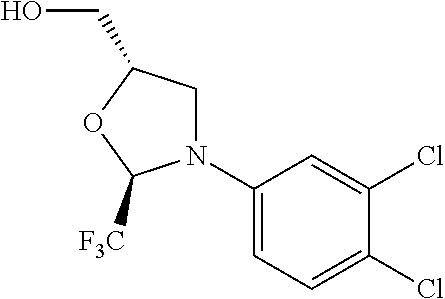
N1(C2=CC=C(Cl)C(Cl)=C2)CC(CO)OC1[F3C]
